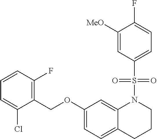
O(C1=CC=C2C(=C1)N(S(=O)(=O)C1=CC=C(F)C([MeO])=C1)CCC2)CC1=C(F)C=CC=C1Cl
